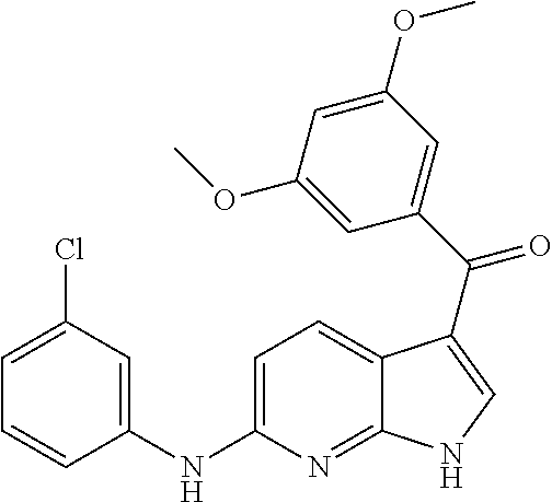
C12=NC(NC3=CC(Cl)=CC=C3)=CC=C1C(C(C1=CC(OC)=CC(OC)=C1)=O)=CN2
